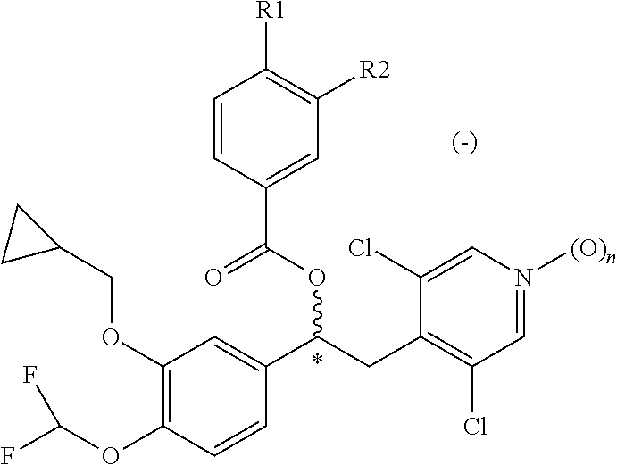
C1=CC(C(OC(CC2=C(Cl)C=N([(O)n])C=C2Cl)C2=CC(OCC3CC3)=C(OC(F)F)C=C2)=O)=CC([R2])=C1[R1]
